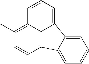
C12=C3C=CC(C)=C1C=CC=C2C1=CC=CC=C31
